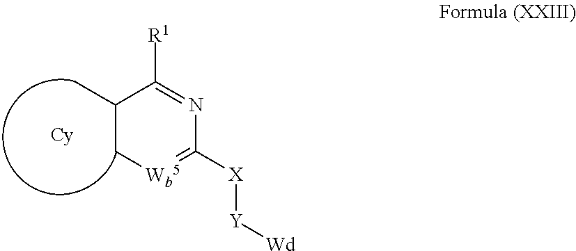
C1(C)C[Wb5]=C([X][Y][Wd])N=C1[R1]
